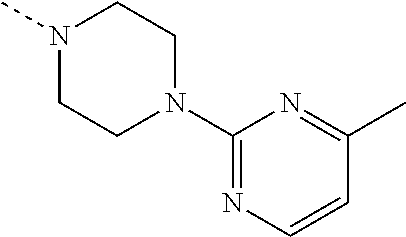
C1(N2CCN(C)CC2)=NC=CC(C)=N1
